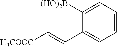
C1=CC=C([(HO)2B])C(C=C[H3COOC])=C1
